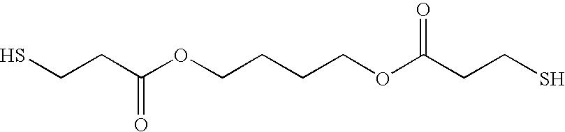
SCCC(OCCCCOC(CCS)=O)=O
